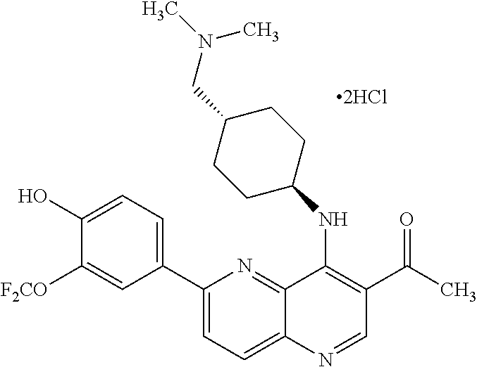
C1(C2=CC=C(O)C([F2CO])=C2)=CC=C2C(=N1)C(NC1CCC(CN(C)C)CC1)=C(C(C)=O)C=N2
